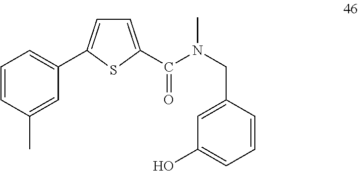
C1=C(C(N(CC2=CC(O)=CC=C2)C)=O)SC(C2=CC=CC(C)=C2)=C1
